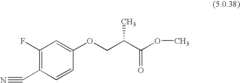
C1(F)=C(C#N)C=CC(OCC(C(OC)=O)C)=C1
